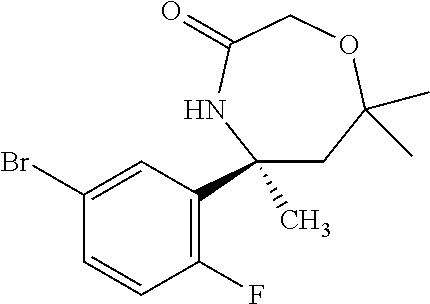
C1(F)=C(C2(C)CC(C)(C)OCC(=O)N2)C=C(Br)C=C1
